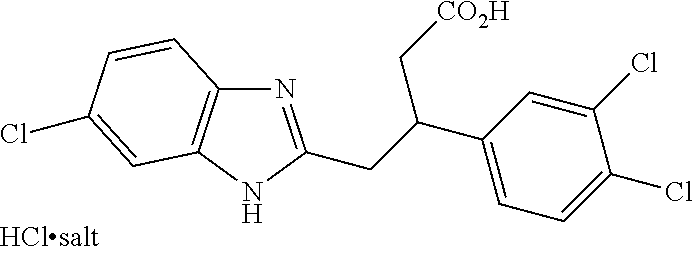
N1=C(CC(C2=CC=C(Cl)C(Cl)=C2)C[CO2H])NC2=C1C=CC(Cl)=C2
